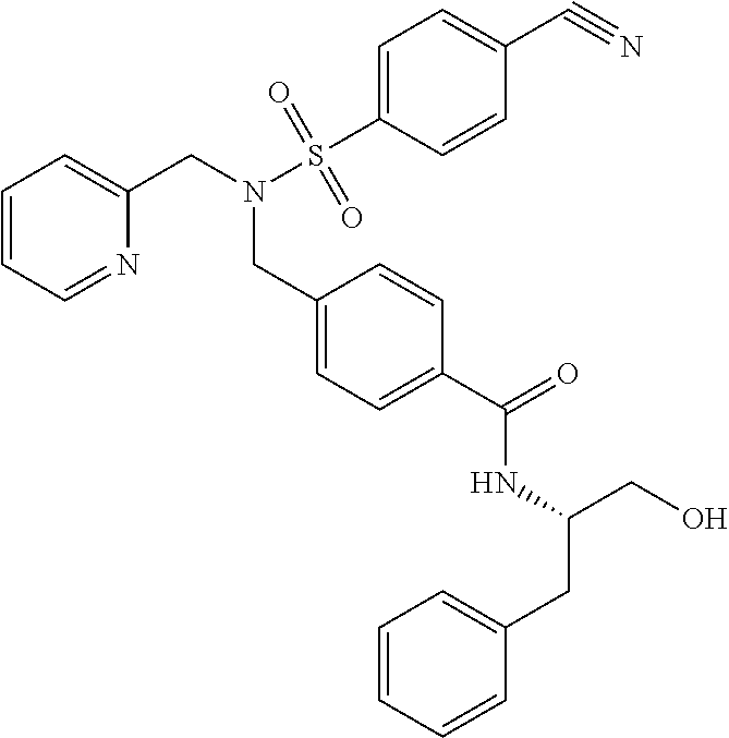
C1=CC=NC(CN(S(C2=CC=C(C#N)C=C2)(=O)=O)CC2=CC=C(C(=O)NC(CC3=CC=CC=C3)CO)C=C2)=C1
